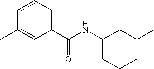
C1(C(NC(CCC)CCC)=O)=CC=CC(C)=C1
